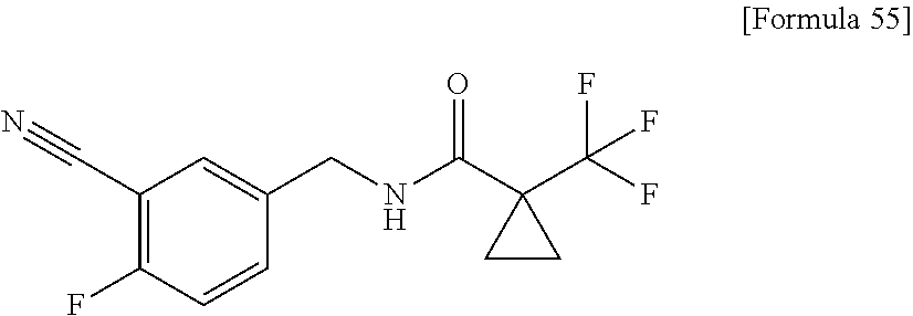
C1(C#N)=C(F)C=CC(CNC(C2(C(F)(F)F)CC2)=O)=C1
